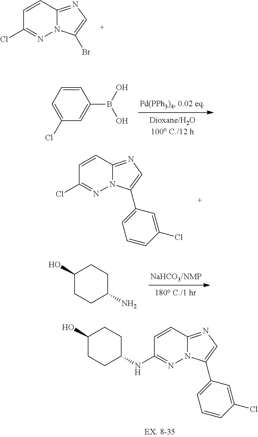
C1=CC2=NC=C(Br)N2N=C1Cl.C1=CC=C(Cl)C=C1B(O)O.C12=NC=C(C3=CC=CC(Cl)=C3)N1N=C(Cl)C=C2.C1(O)CCC(N)CC1.C12=NC=C(C3=CC=CC(Cl)=C3)N1N=C(NC1CCC(O)CC1)C=C2
